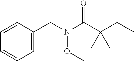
C1(CN(C(C(CC)(C)C)=O)OC)=CC=CC=C1
